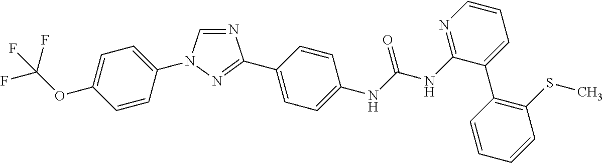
C1=C(N2C=NC(C3=CC=C(NC(NC4=NC=CC=C4C4=C(SC)C=CC=C4)=O)C=C3)=N2)C=CC(OC(F)(F)F)=C1
